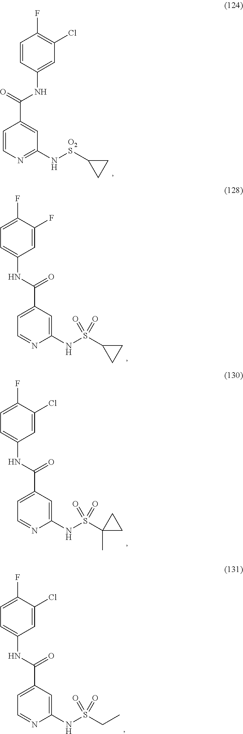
C1(F)=CC(NC(C2=CC=NC(NS(C3CC3)(=O)=O)=C2)=O)=CC=C1F.C1(Cl)=CC(NC(C2=CC=NC(NS(C3(C)CC3)(=O)=O)=C2)=O)=CC=C1F.C1=CC(NC(C2=CC(N[O2S]C3CC3)=NC=C2)=O)=CC(Cl)=C1F.C1(Cl)=CC(NC(C2=CC=NC(NS(CC)(=O)=O)=C2)=O)=CC=C1F
